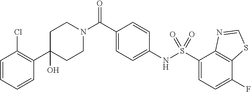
C1CN(C(C2=CC=C(NS(C3=CC=C(F)C4=C3N=CS4)(=O)=O)C=C2)=O)CCC1(O)C1=C(Cl)C=CC=C1
